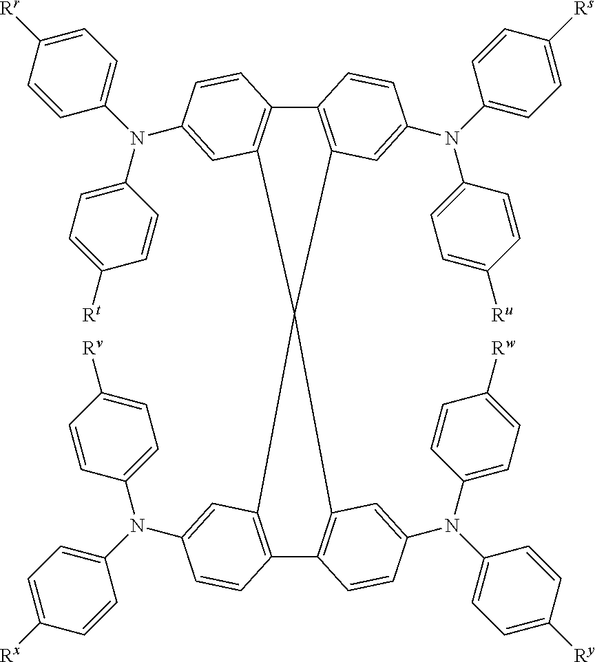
C12=C(C=C(N(C3=CC=C([Ru])C=C3)C3=CC=C([Rs])C=C3)C=C1)C1(C3=C2C=CC(N(C2=CC=C([Rr])C=C2)C2=CC=C([Rt])C=C2)=C3)C2=C(C3=C1C=C(N(C1=CC=C([Ry])C=C1)C1=CC=C([Rw])C=C1)C=C3)C=CC(N(C1=CC=C([Rv])C=C1)C1=CC=C([Rx])C=C1)=C2
